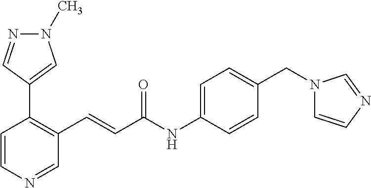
C1=CN=CC(C=CC(NC2=CC=C(CN3C=CN=C3)C=C2)=O)=C1C1=CN(C)N=C1
